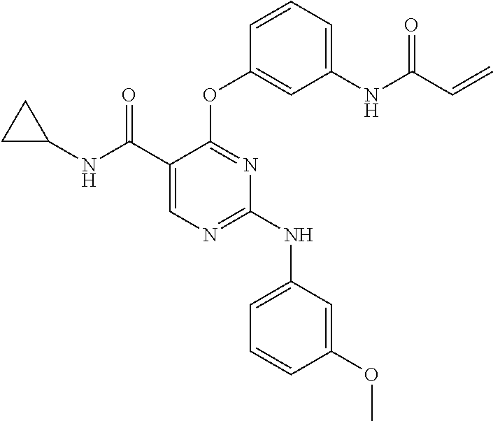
C1(C(NC2CC2)=O)=CN=C(NC2=CC=CC(OC)=C2)N=C1OC1=CC(NC(C=C)=O)=CC=C1
